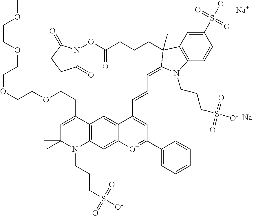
C1=C(CCOCCOCCOCCOC)C2=C(N(CCCS([O-])(=O)=O)C1(C)C)C=C1C(=C2)C(C=CC=C2C(C)(CCCC(ON3C(=O)CCC3=O)=O)C3=C(C=CC(S([O-])(=O)=O)=C3)N2CCCS(=O)(=O)[O-])=CC(C2=CC=CC=C2)=[O+]1.[Na].[Na]
